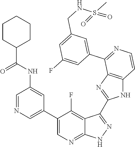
C1=NC=C(C2=CN=C3C(=C2F)C(C2=NC4=C(N2)C=CN=C4C2=CC(CNS(C)(=O)=O)=CC(F)=C2)=N[N H]3)C=C1NC(C1CCCCC1)=O
